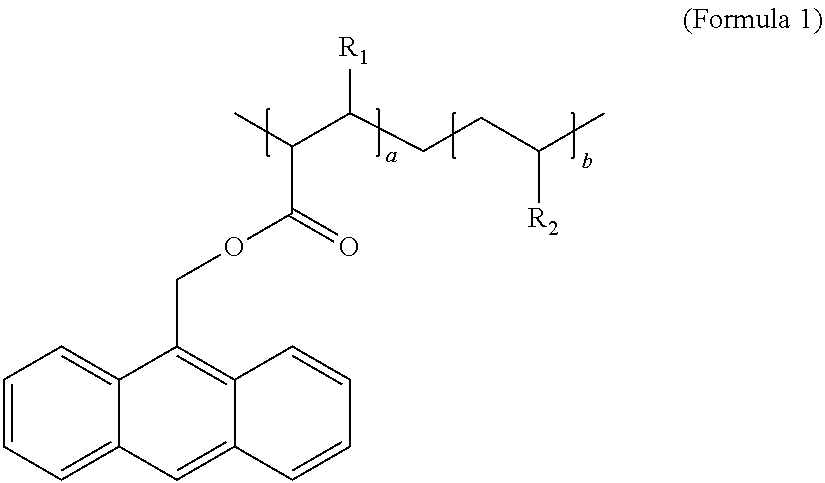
C1=CC=C2C(=C1)C(COC(=O)C(C)C(CCC(C)[R2])[R1])=C1C(=C2)C=CC=C1
